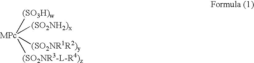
[MPc]([(SO2NH2)x])([(SO2NR1R2)y])([(SO3H)w])[(SO2NR3-L-R4)z]
